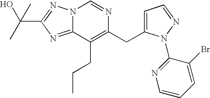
C1=C(Br)C(N2C(CC3=C(CCC)C4=NC(C(O)(C)C)=NN4C=N3)=CC=N2)=NC=C1
